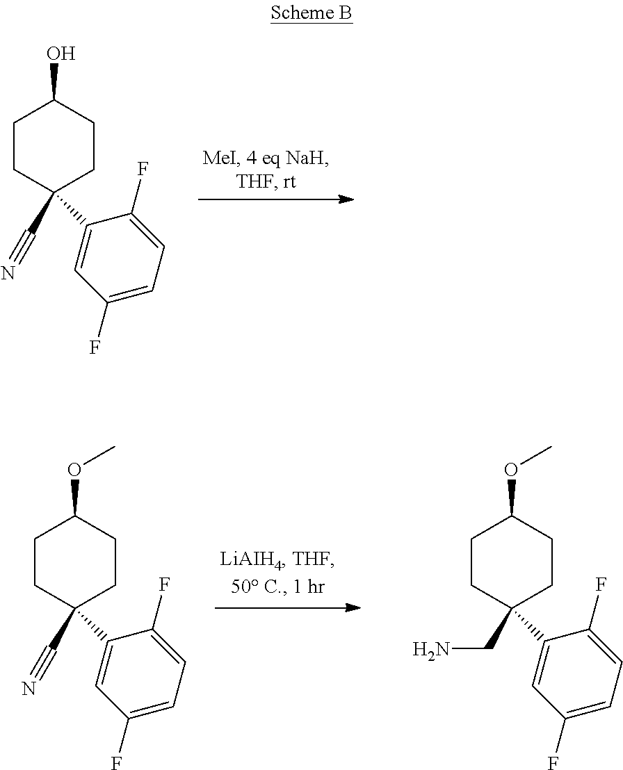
C1CC(C#N)(C2=CC(F)=CC=C2F)CCC1O.C1CC(C#N)(C2=CC(F)=CC=C2F)CCC1OC.C1CC(C2=CC(F)=CC=C2F)(CN)CCC1OC
